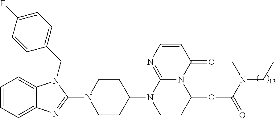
C1=CC=C2C(=C1)N(CC1=CC=C(F)C=C1)C(N1CCC(N(C3=NC=CC(=O)N3C(OC(=O)N(C)CC)C)C)CC1)=N2
